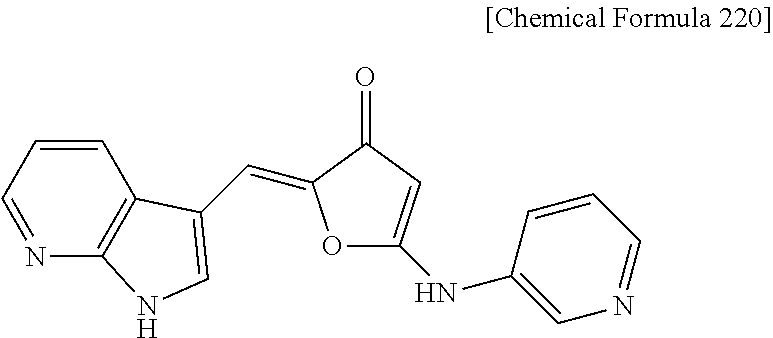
C1=CC=NC2=C1C(C=C1OC(NC3=CN=CC=C3)=CC1=O)=CN2
